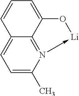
C1=C(C)N2->[Li]OC3=CC=CC(=C1)C=23
